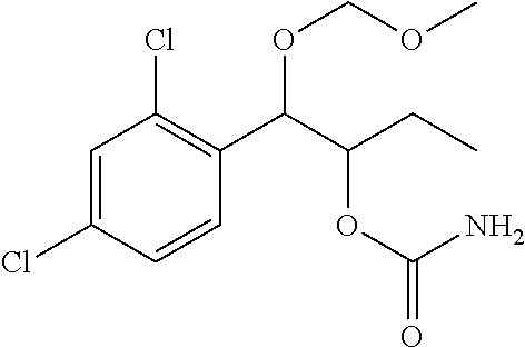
C1=C(Cl)C=CC(C(C(CC)OC(=O)N)OCOC)=C1Cl
